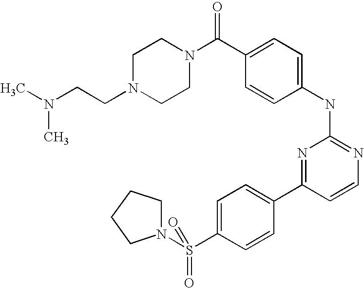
C1N(CCN(C)C)CCN(C(C2=CC=C(NC3=NC=CC(C4=CC=C(S(N5CCCC5)(=O)=O)C=C4)=N3)C=C2)=O)C1
